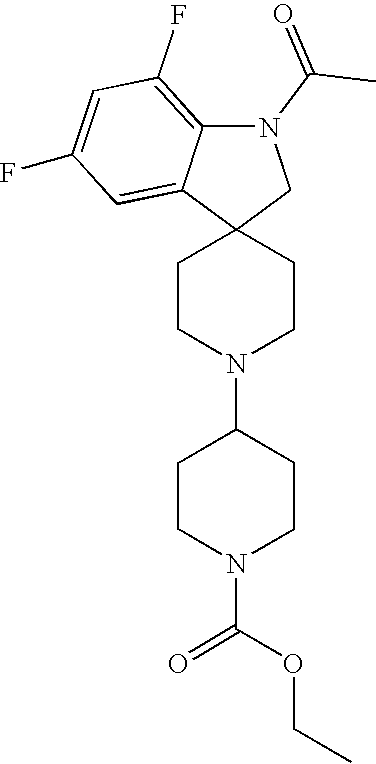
C1CN(C2CCN(C(=O)OCC)CC2)CCC12CN(C(C)=O)C1=C(F)C=C(F)C=C21
